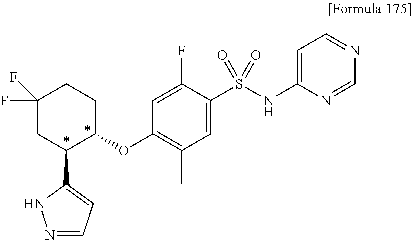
C1(OC2=C(C)C=C(S(NC3=CC=NC=N3)(=O)=O)C(F)=C2)CCC(F)(F)CC1C1=CC=NN1
